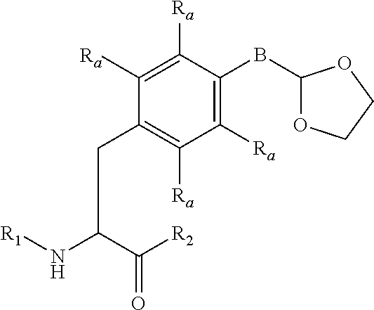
N(C(C([R2])=O)CC1=C([Ra])C([Ra])=C(BC2OCCO2)C([Ra])=C1[Ra])[R1]
